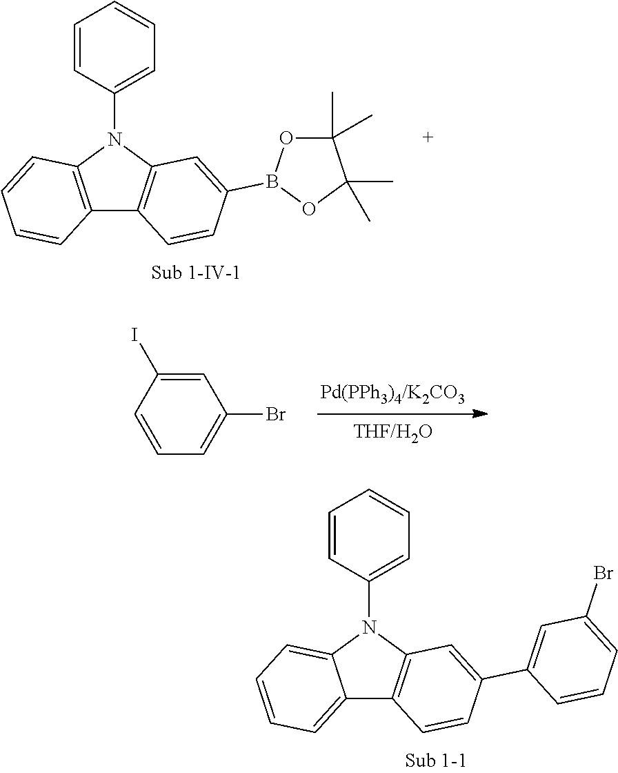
C1=C(I)C=CC=C1Br.C12=CC=CC=C1N(C1=CC=CC=C1)C1=C2C=CC(C2=CC(Br)=CC=C2)=C1.C12=C(N(C3=CC=CC=C3)C3=C1C=CC(B1OC(C)(C)C(C)(C)O1)=C3)C=CC=C2
